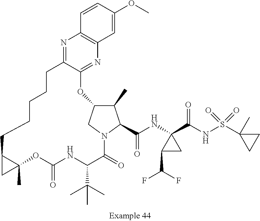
N1=C2C(=NC3=C1C=CC(OC)=C3)OC1C(C)C(C(=O)NC3(C(NS(=O)(C4(C)CC4)=O)=O)C(C(F)F)C3)N(C1)C(=O)C(C(C)(C)C)NC(=O)OC1(C)C(C1)CCCCC2
